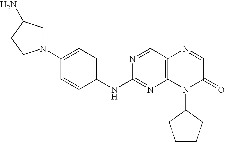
C1=CC(NC2=NC3=C(C=N2)N=CC(=O)N3C2CCCC2)=CC=C1N1CC(N)CC1
